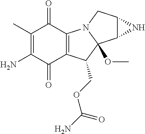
C1(C)=C(N)C(=O)C2=C(C1=O)N1C(OC)(C2COC(N)=O)C2C(C1)N2
